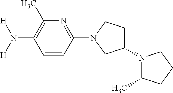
C1(N2CC(N3C(C)CCC3)CC2)=NC(C)=C(N([H])[H])C=C1
